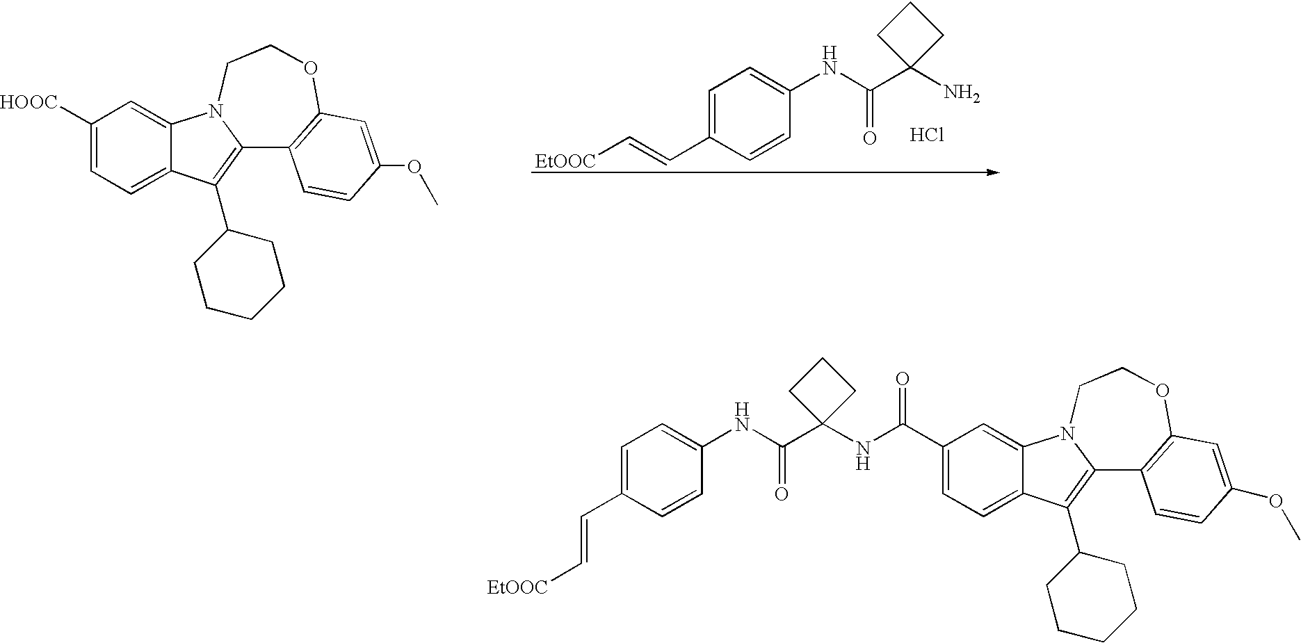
C1(C=C[EtOOC])=CC=C(NC(C2(NC(C3=CC=C4C(=C3)N3C(=C4C4CCCCC4)C4=C(OCC3)C=C(OC)C=C4)=O)CCC2)=O)C=C1.[EtOOC]C=CC1=CC=C(NC(C2(N)CCC2)=O)C=C1.Cl.[HOOC]C1=CC=C2C(=C1)N1C(=C2C2CCCCC2)C2=C(OCC1)C=C(OC)C=C2
